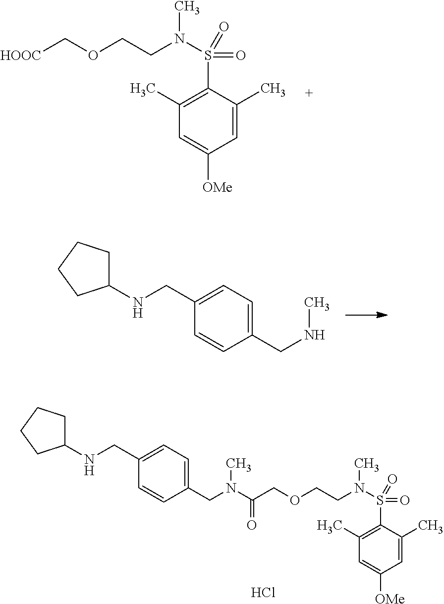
C1(C)=C(S(N(CCOC[HOOC])C)(=O)=O)C(C)=CC([OMe])=C1.C1(NCC2=CC=C(CNC)C=C2)CCCC1.C1(CN(C(=O)COCCN(S(C2=C(C)C=C([OMe])C=C2C)(=O)=O)C)C)=CC=C(CNC2CCCC2)C=C1.Cl
